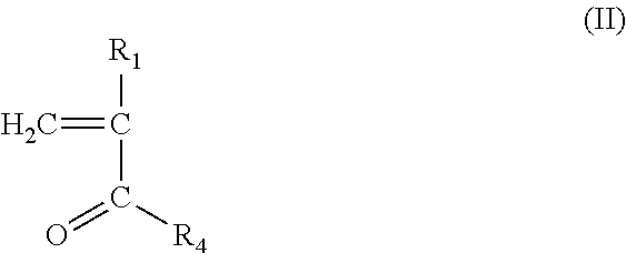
[R1]C(C(=O)[R4])=C
